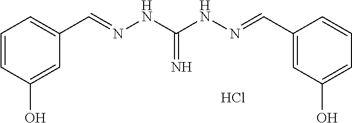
C1=CC=C(O)C=C1C=NNC(NN=CC1=CC=CC(O)=C1)=N.Cl
